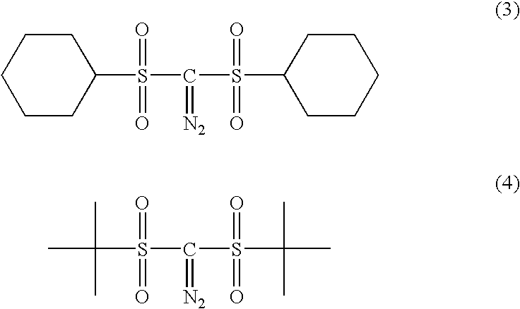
C1CCCC(S(C(S(C2CCCCC2)(=O)=O)=[N2])(=O)=O)C1.C(S(C(S(C(C)(C)C)(=O)=O)=[N2])(=O)=O)(C)(C)C
